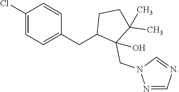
C1(Cl)=CC=C(CC2C(CN3N=CN=C3)(O)C(C)(C)CC2)C=C1
